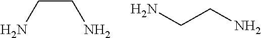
NCCN.NCCN
